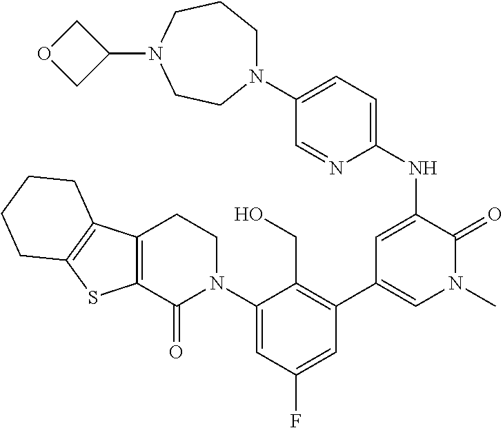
C12=C(C(=O)N(C3=CC(F)=CC(C4=CN(C)C(=O)C(NC5=CC=C(N6CCCN(C7COC7)CC6)C=N5)=C4)=C3CO)CC1)SC1=C2CCCC1
